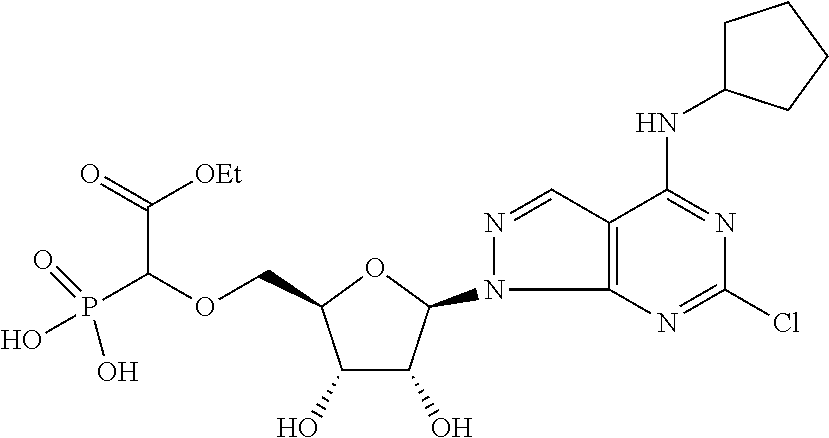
C1(O)C(O)C(N2N=CC3=C2N=C(Cl)N=C3NC2CCCC2)OC1COC(P(O)(=O)O)C([OEt])=O
